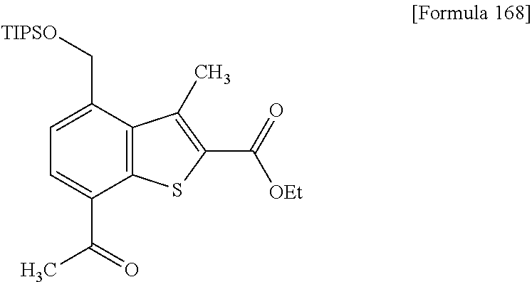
C12=C(C(C[TIPSO])=CC=C1C(=O)C)C(C)=C(C(=O)[OEt])S2
